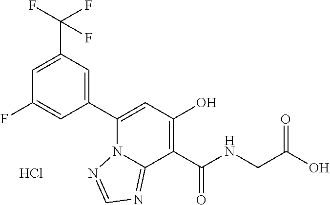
Cl.C1=C(C(F)(F)F)C=C(C2=CC(O)=C(C(NCC(O)=O)=O)C3=NC=NN23)C=C1F
